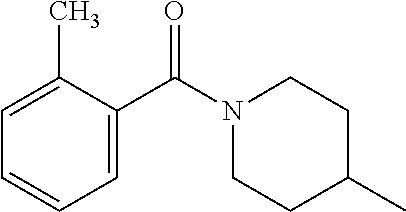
C1=C(C)C(C(N2CCC(C)CC2)=O)=CC=C1
